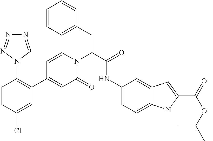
C1=CC(Cl)=CC(C2=CC(=O)N(C(C(=O)NC3=CC=C4C(=C3)C=C(C(=O)OC(C)(C)C)N4)CC3=CC=CC=C3)C=C2)=C1N1C=NN=N1
